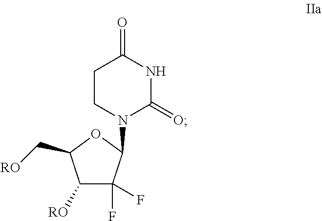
C1CN(C2C(F)(F)C([RO])C(C[RO])O2)C(=O)NC1=O
